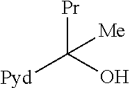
[Pr]C(O)([Pyd])[Me]
